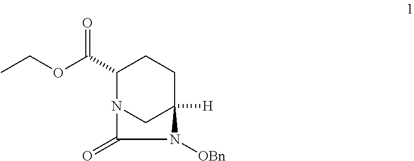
C1(C(=O)OCC)N2CC([H])(CC1)N([OBn])C2=O
